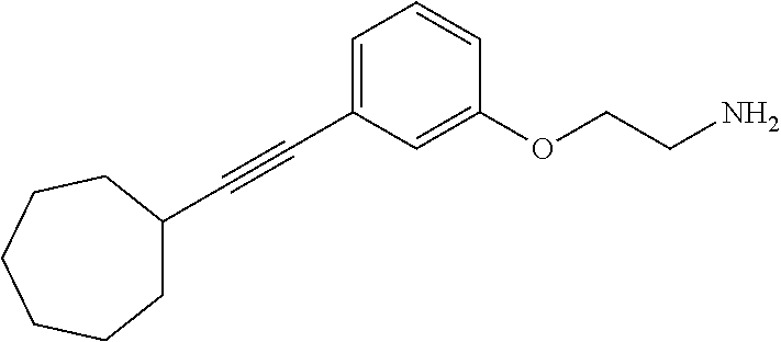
C1(C#CC2=CC=CC(OCCN)=C2)CCCCCC1
